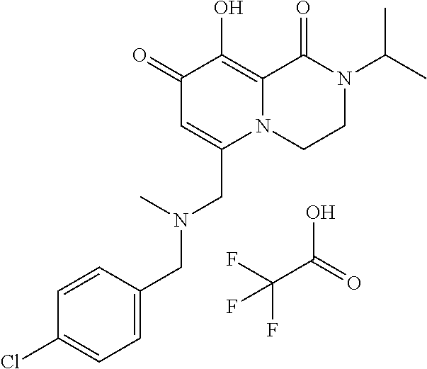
C1(=O)C=C(CN(CC2=CC=C(Cl)C=C2)C)N2C(=C1O)C(=O)N(C(C)C)CC2.O=C(O)C(F)(F)F
